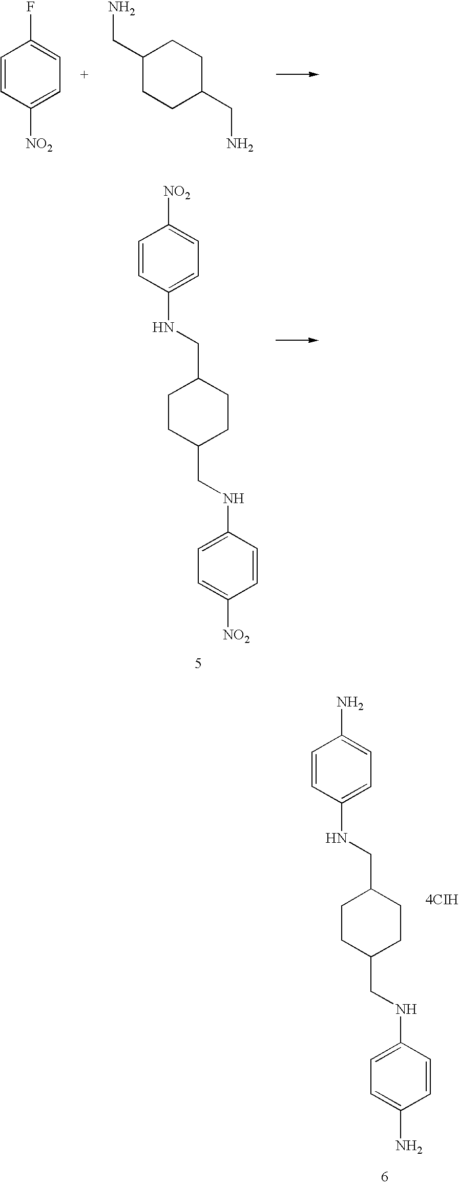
C1=CC([NO2])=CC=C1F.C1(CN)CCC(CN)CC1.C1CC(CNC2=CC=C(N)C=C2)CCC1CNC1=CC=C(N)C=C1.[4CIH].C1CC(CNC2=CC=C([NO2])C=C2)CCC1CNC1=CC=C([NO2])C=C1
